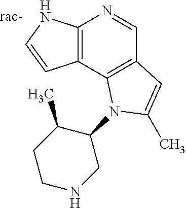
C12=C(NC=C1)N=CC1=C2N(C2C(C)CCNC2)C(C)=C1
